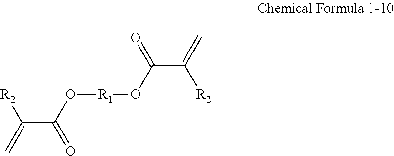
C=C([R2])C(O[R1]OC(=O)C([R2])=C)=O
